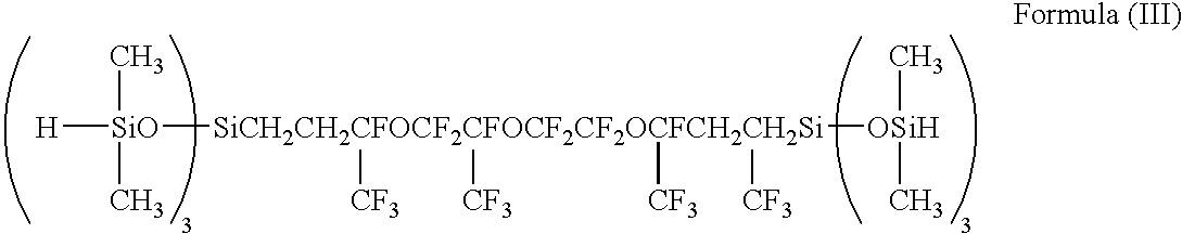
[H][SiO]([SiCH2CH2CFOCF2CFOCF2CF2OCFCH2CH2Si]([CF3])([CF3])([CF3])([CF3])[OSiH](C)C)(C)C
